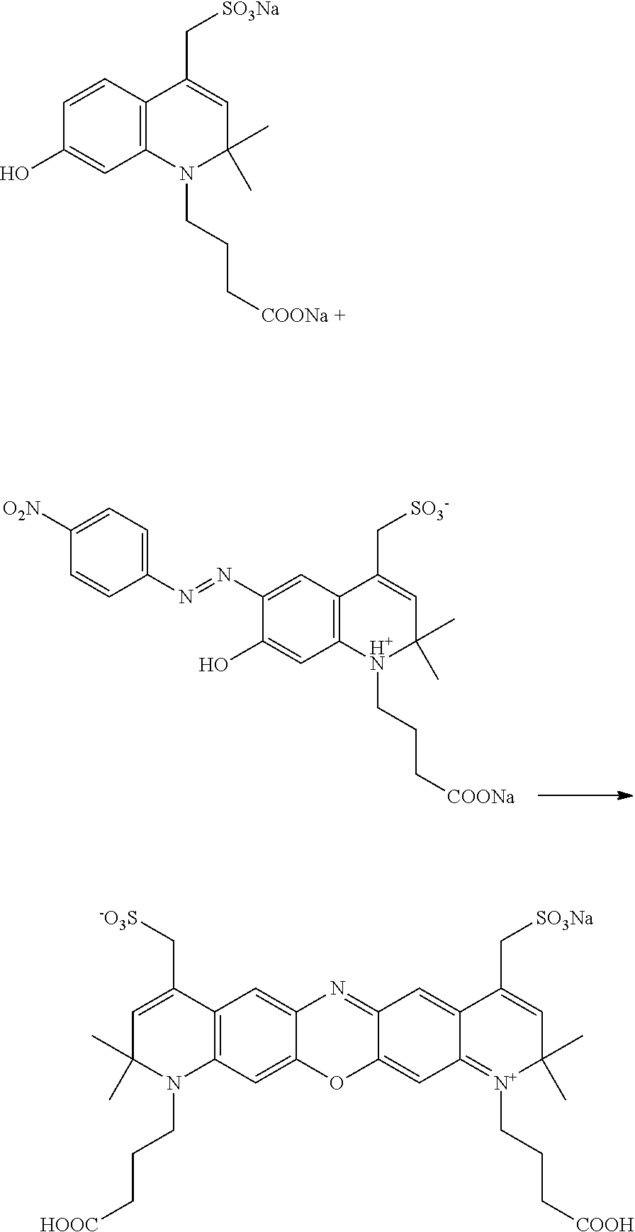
C1(N=NC2=CC=C([O2N])C=C2)=CC2=C(C=C1O)[H+N](CCC[COONa])C(C)(C)C=C2C[SO3-].C1=CC2=C(C=C1O)N(CCC[COONa +])C(C)(C)C=C2C[SO3Na].C1=C(C[-O3S])C2=C(N(CCC[HOOC])C1(C)C)C=C1C(=C2)N=C2C(=CC3=[N+](CCC[COOH])C(C)(C)C=C(C[SO3Na])C3=C2)O1
